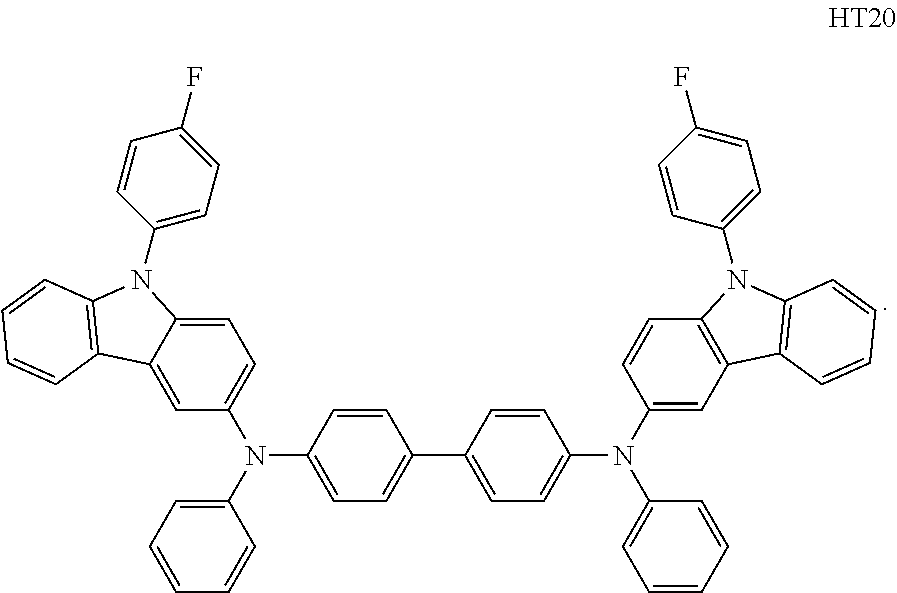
C1=CC(N(C2=CC=CC=C2)C2=CC=C3C(=C2)C2=C(C=CC=C2)N3C2=CC=C(F)C=C2)=CC=C1C1=CC=C(N(C2=CC=CC=C2)C2=CC3=C(C=C2)N(C2=CC=C(F)C=C2)C2=C3C=CC=C2)C=C1
